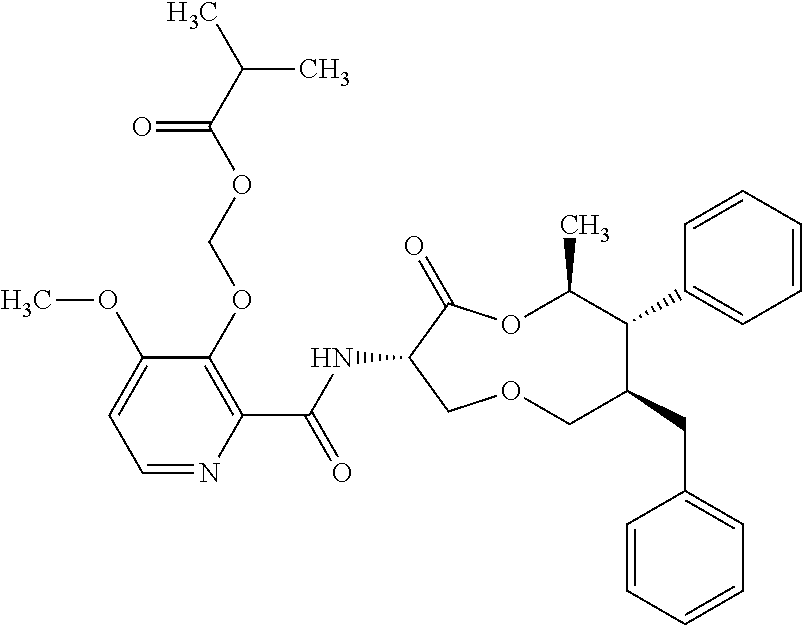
C1(OCOC(C(C)C)=O)=C(C(NC2C(=O)OC(C)C(C3=CC=CC=C3)C(CC3=CC=CC=C3)COC2)=O)N=CC=C1OC
